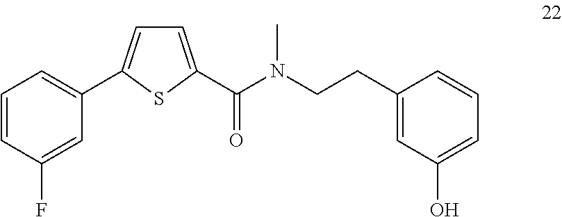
C1(CCN(C)C(=O)C2=CC=C(C3=CC=CC(F)=C3)S2)=CC(O)=CC=C1
